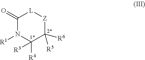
C1(=O)N([R1])C([R4])([R3])C([R5])([R6])[Z][L]1
